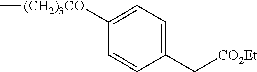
C1([(CH2)3CO]C)=CC=C(C[CO2Et])C=C1
